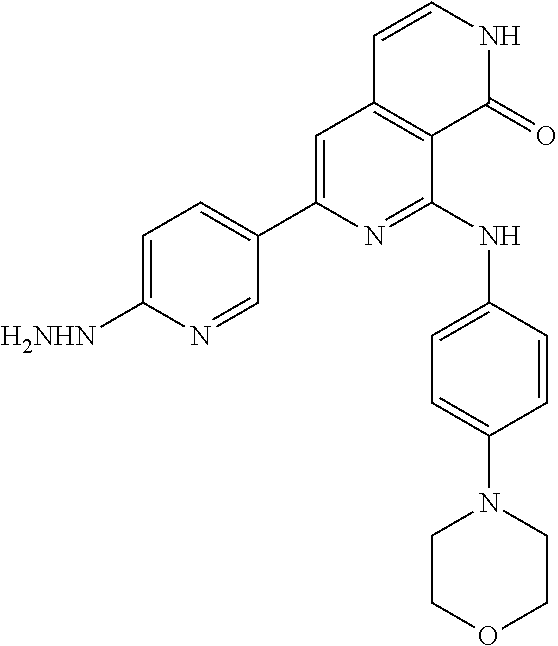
C1=C([H2NHN])N=CC(C2=CC3=C(C(NC4=CC=C(N5CCOCC5)C=C4)=N2)C(=O)NC=C3)=C1
